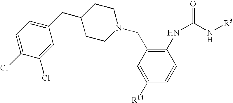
C1([R14])=CC(CN2CCC(CC3=CC=C(Cl)C(Cl)=C3)CC2)=C(NC(N[R3])=O)C=C1
